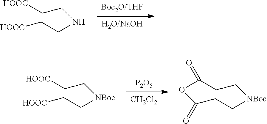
[Boc2O/THF].[H2O/NaOH].[HOOC]CCNCC[HOOC].[P2O5].[CH2Cl2].[HOOC]CC[NBoc]CC[HOOC].C1(=O)CC[NBoc]CCC(=O)O1
